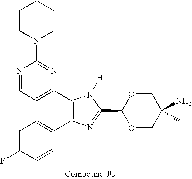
C1=C(F)C=CC(C2=C(C3=CC=NC(N4CCCCC4)=N3)N([H])C(C3OCC(N)(C)CO3)=N2)=C1
